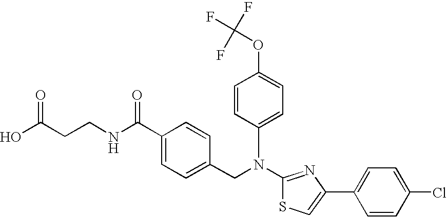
N(C1=NC(C2=CC=C(Cl)C=C2)=CS1)(CC1=CC=C(C(NCCC(O)=O)=O)C=C1)C1=CC=C(OC(F)(F)F)C=C1
